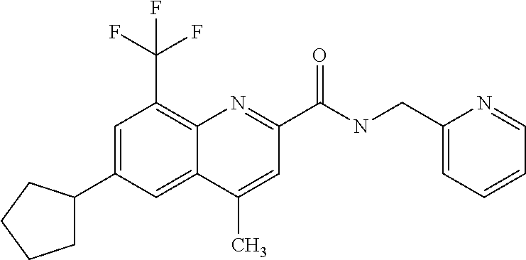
C1(C)=CC(C(NCC2=CC=CC=N2)=O)=NC2=C(C(F)(F)F)C=C(C3CCCC3)C=C12
